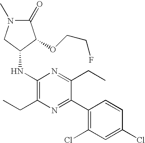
C1(=O)N(C)CC(NC2=C(CC)N=C(C3=C(Cl)C=C(Cl)C=C3)C(CC)=N2)C1OCCF
